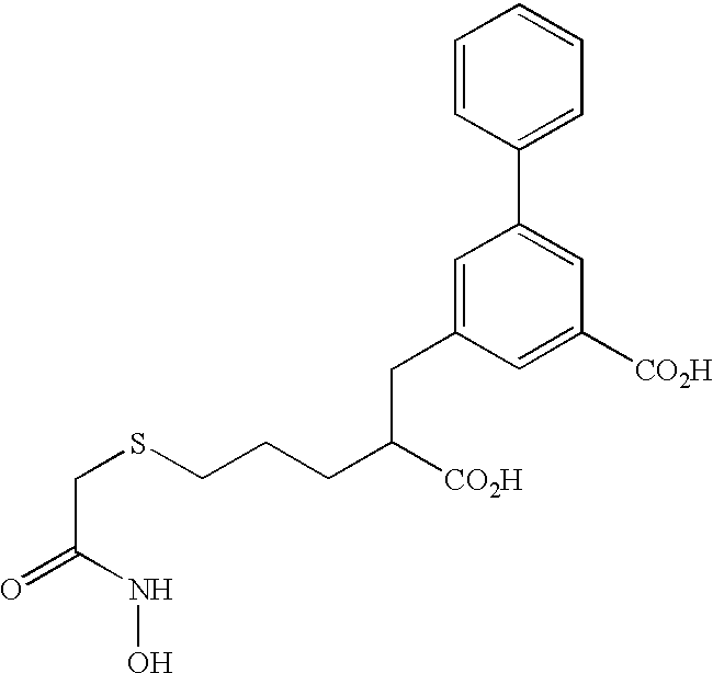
C(C(=O)NO)SCCCC([CO2H])CC1=CC(C2=CC=CC=C2)=CC([CO2H])=C1
